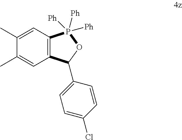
C1(C)=CC2=C(C=C1C)C(C1=CC=C(Cl)C=C1)OP2([Ph])([Ph])[Ph]
